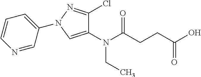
N(C(CCC(O)=O)=O)(CC)C1=CN(C2=CC=CN=C2)N=C1Cl
